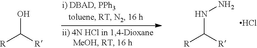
N(C([R])[R])N.Cl.OC([R])[R]
